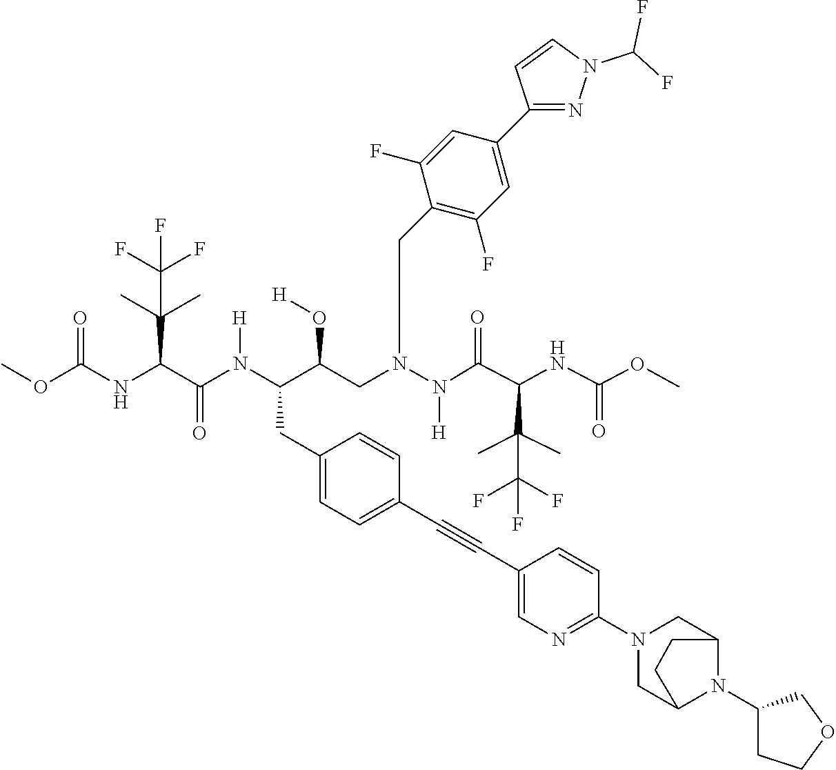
C(C(F)(F)F)(C)(C(C(=O)N(N(CC(C(CC1=CC=C(C#CC2=CN=C(N3CC4N(C5CCOC5)C(C3)CC4)C=C2)C=C1)N(C(C(C(C)(C)C(F)(F)F)NC(OC)=O)=O)[H])O[H])CC1=C(F)C=C(C2=NN(C(F)F)C=C2)C=C1F)[H])NC(=O)OC)C
